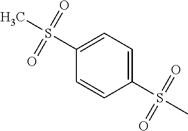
C1(S(C)(=O)=O)=CC=C(S(C)(=O)=O)C=C1
